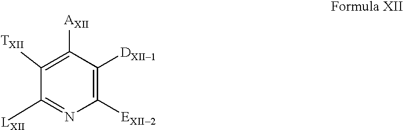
C1([TXII])=C([AXII])C([DXII1])=C([EXII2])N=C1[LXII]
